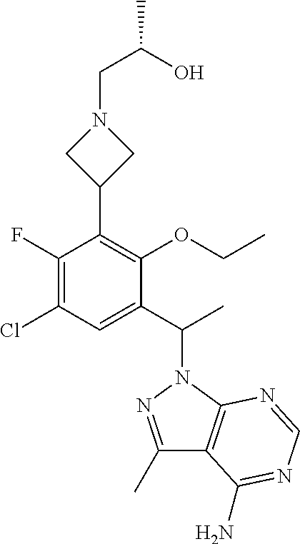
C1(C(C)N2N=C(C)C3=C2N=CN=C3N)=CC(Cl)=C(F)C(C2CN(CC(O)C)C2)=C1OCC
